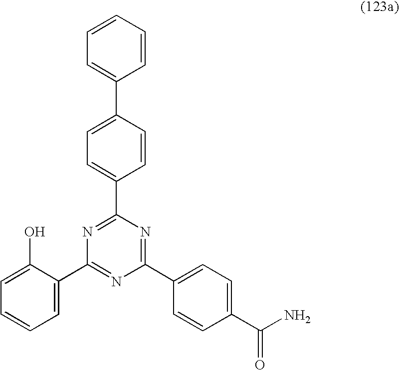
C1=C(C2=NC(C3=CC=C(C(N)=O)C=C3)=NC(C3=CC=C(C4=CC=CC=C4)C=C3)=N2)C(O)=CC=C1
